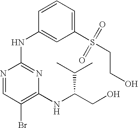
N1=CC(Br)=C(NC(C(C)C)CO)N=C1NC1=CC(S(=O)(=O)CCO)=CC=C1
